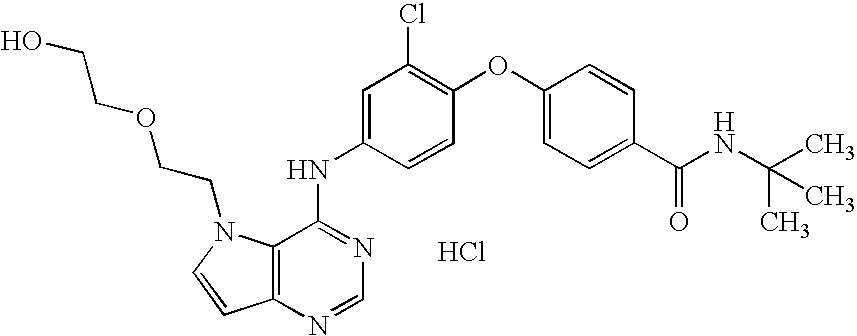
C12=C(N=CN=C1NC1=CC(Cl)=C(OC3=CC=C(C(NC(C)(C)C)=O)C=C3)C=C1)C=CN2CCOCCO.Cl
